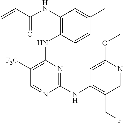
N(C1=C(NC2=C([F3C])C=NC(NC3=C(CF)C=NC(OC)=C3)=N2)C=CC(C)=C1)C(C=C)=O
